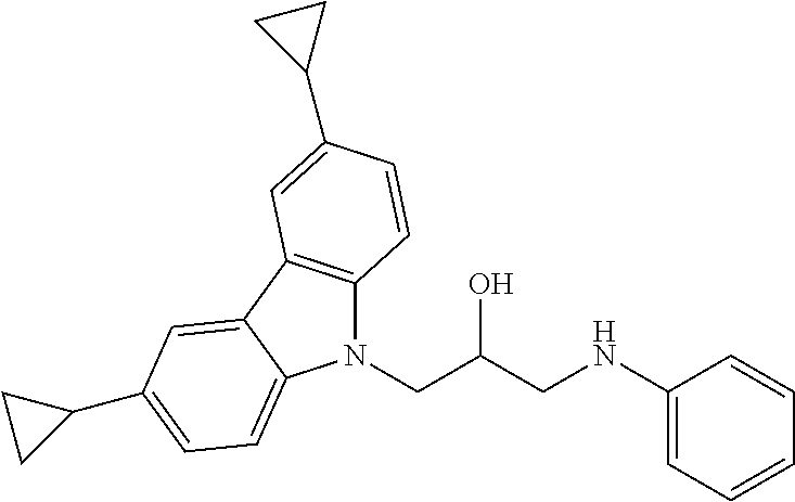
N1(CC(CNC2=CC=CC=C2)O)C2=C(C3=CC(C4CC4)=CC=C13)C=C(C1CC1)C=C2
